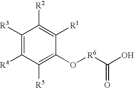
C1([R3])=C([R4])C([R5])=C(O[R6]C(O)=O)C([R1])=C1[R2]
